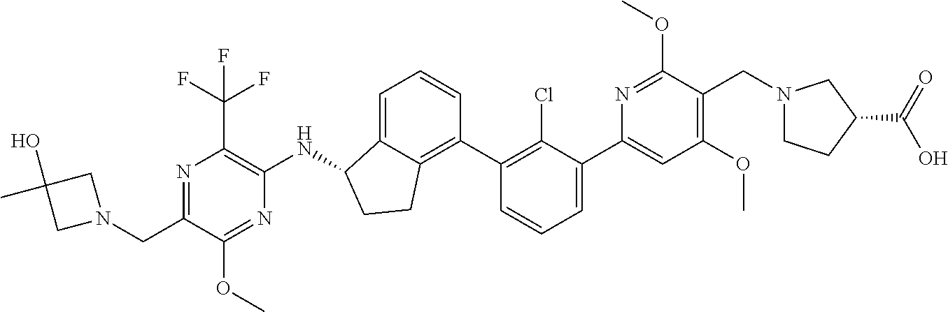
C(C1=NC(C(F)(F)F)=C(NC2C3=CC=CC(C4=C(Cl)C(C5=CC(OC)=C(CN6CCC(C(O)=O)C6)C(OC)=N5)=CC=C4)=C3CC2)N=C1OC)N1CC(O)(C)C1
